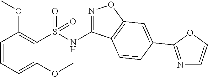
N(C1=NOC2=C1C=CC(C1=NC=CO1)=C2)S(C1=C(OC)C=CC=C1OC)(=O)=O
